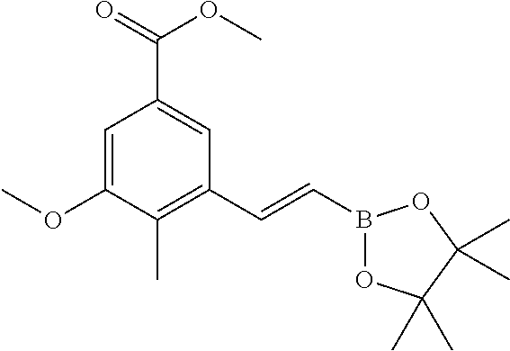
C1=C(OC)C(C)=C(C=CB2OC(C)(C)C(C)(C)O2)C=C1C(=O)OC
